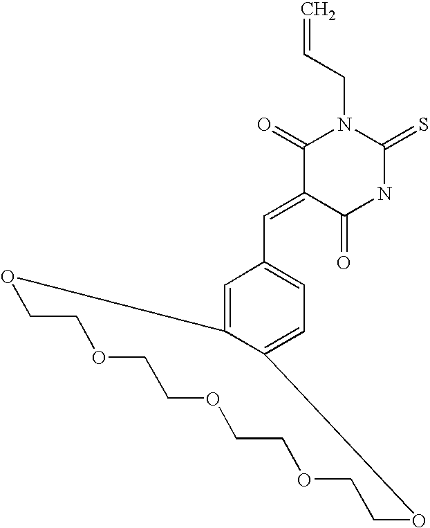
C=CCN1C(=O)C(=CC2=CC=C3C(=C2)OCCOCCOCCOCCO3)C(=O)NC1=S
